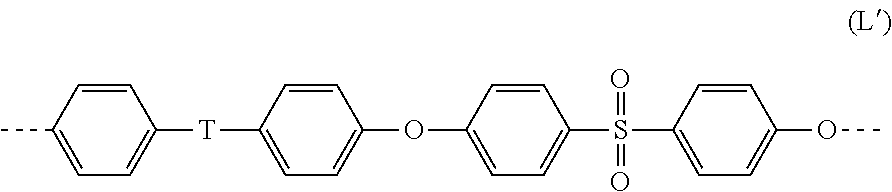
C1=CC(C)=CC=C1[T]C1=CC=C(OC2=CC=C(S(C3=CC=C(OC)C=C3)(=O)=O)C=C2)C=C1
